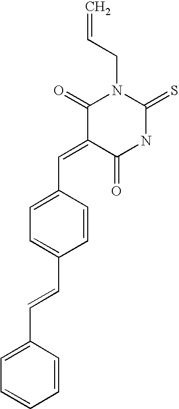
C1(C=C2C(=O)NC(=S)N(CC=C)C2=O)=CC=C(C=CC2=CC=CC=C2)C=C1
